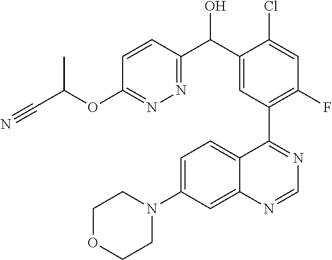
C1OCCN(C2=CC=C3C(=C2)N=CN=C3C2=C(F)C=C(Cl)C(C(C3=NN=C(OC(C#N)C)C=C3)O)=C2)C1
